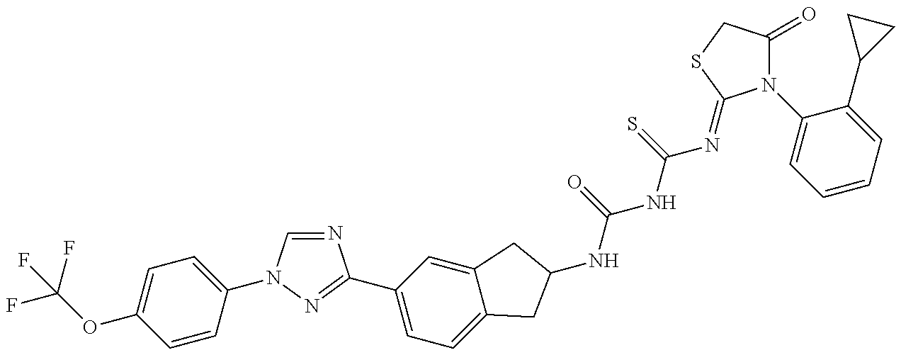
C(OC1=CC=C(N2C=NC(C3=CC=C4C(=C3)CC(NC(=O)NC(=S)N=C3N(C5=CC=CC=C5C5CC5)C(=O)CS3)C4)=N2)C=C1)(F)(F)F
